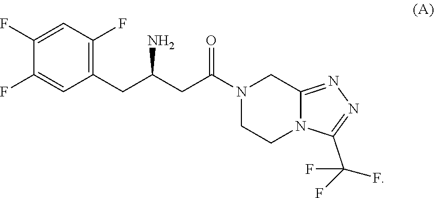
C1(F)=CC(F)=C(CC(N)CC(=O)N2CCN3C(=NN=C3C(F)(F)F)C2)C=C1F
